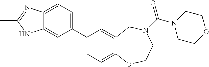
C1(C2=CC=C3C(=C2)NC(C)=N3)=CC=C2C(=C1)CN(C(N1CCOCC1)=O)CCO2
